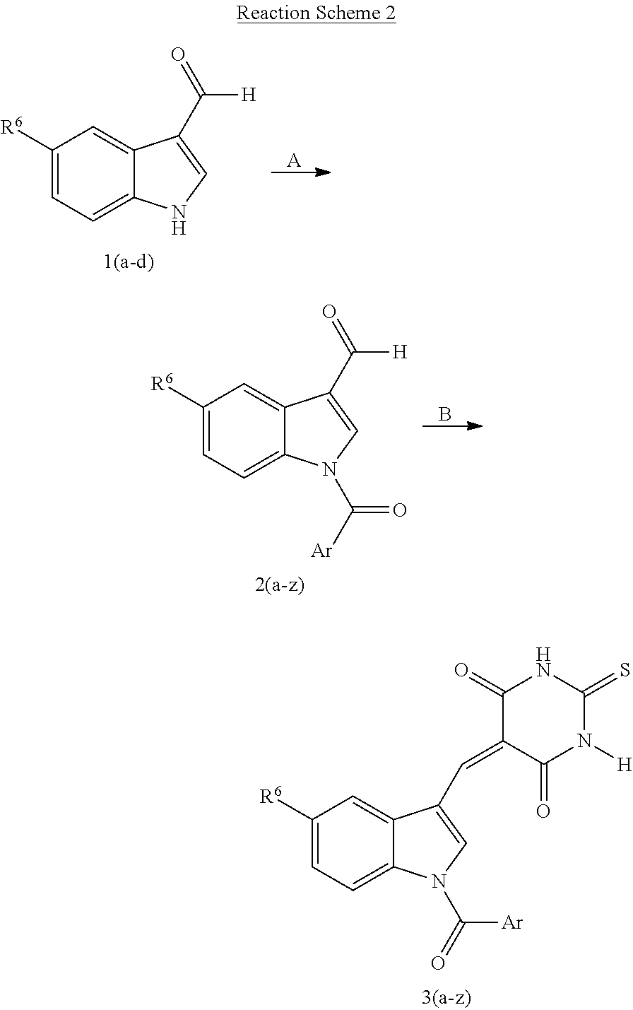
C1([R6])=CC=C2C(=C1)C(C(=O)[H])=CN2.[A].C1([R6])=CC=C2C(=C1)C(C(=O)[H])=CN2C([Ar])=O.B.C1([R6])=CC=C2C(=C1)C(C=C1C(=O)N([H])C(=S)NC1=O)=CN2C(=O)[Ar]
